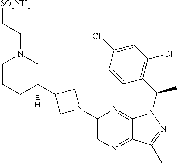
C1(N2CC(C3([H])CN(CC[SO2NH2])CCC3)C2)=CN=C2C(=N1)N(C(C1=C(Cl)C=C(Cl)C=C1)C)N=C2C
